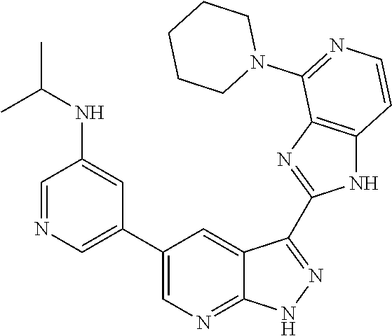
C1=NC=C(C2=CN=C3C(=C2)C(C2=NC4=C(N2)C=CN=C4N2CCCCC2)=NN3)C=C1NC(C)C
